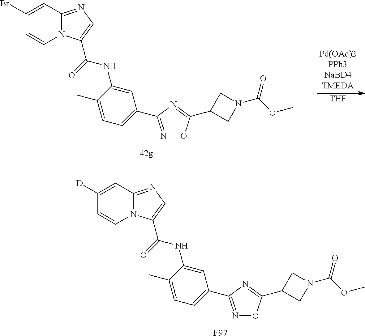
[THF].C1=CN2C(=NC=C2C(=O)NC2=CC(C3=NOC(C4CN(C(=O)OC)C4)=N3)=CC=C2C)C=C1Br.C1=CN2C(=NC=C2C(=O)NC2=CC(C3=NOC(C4CN(C(=O)OC)C4)=N3)=CC=C2C)C=C1[D].[F97]
